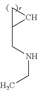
C1C(CNCC)C1
